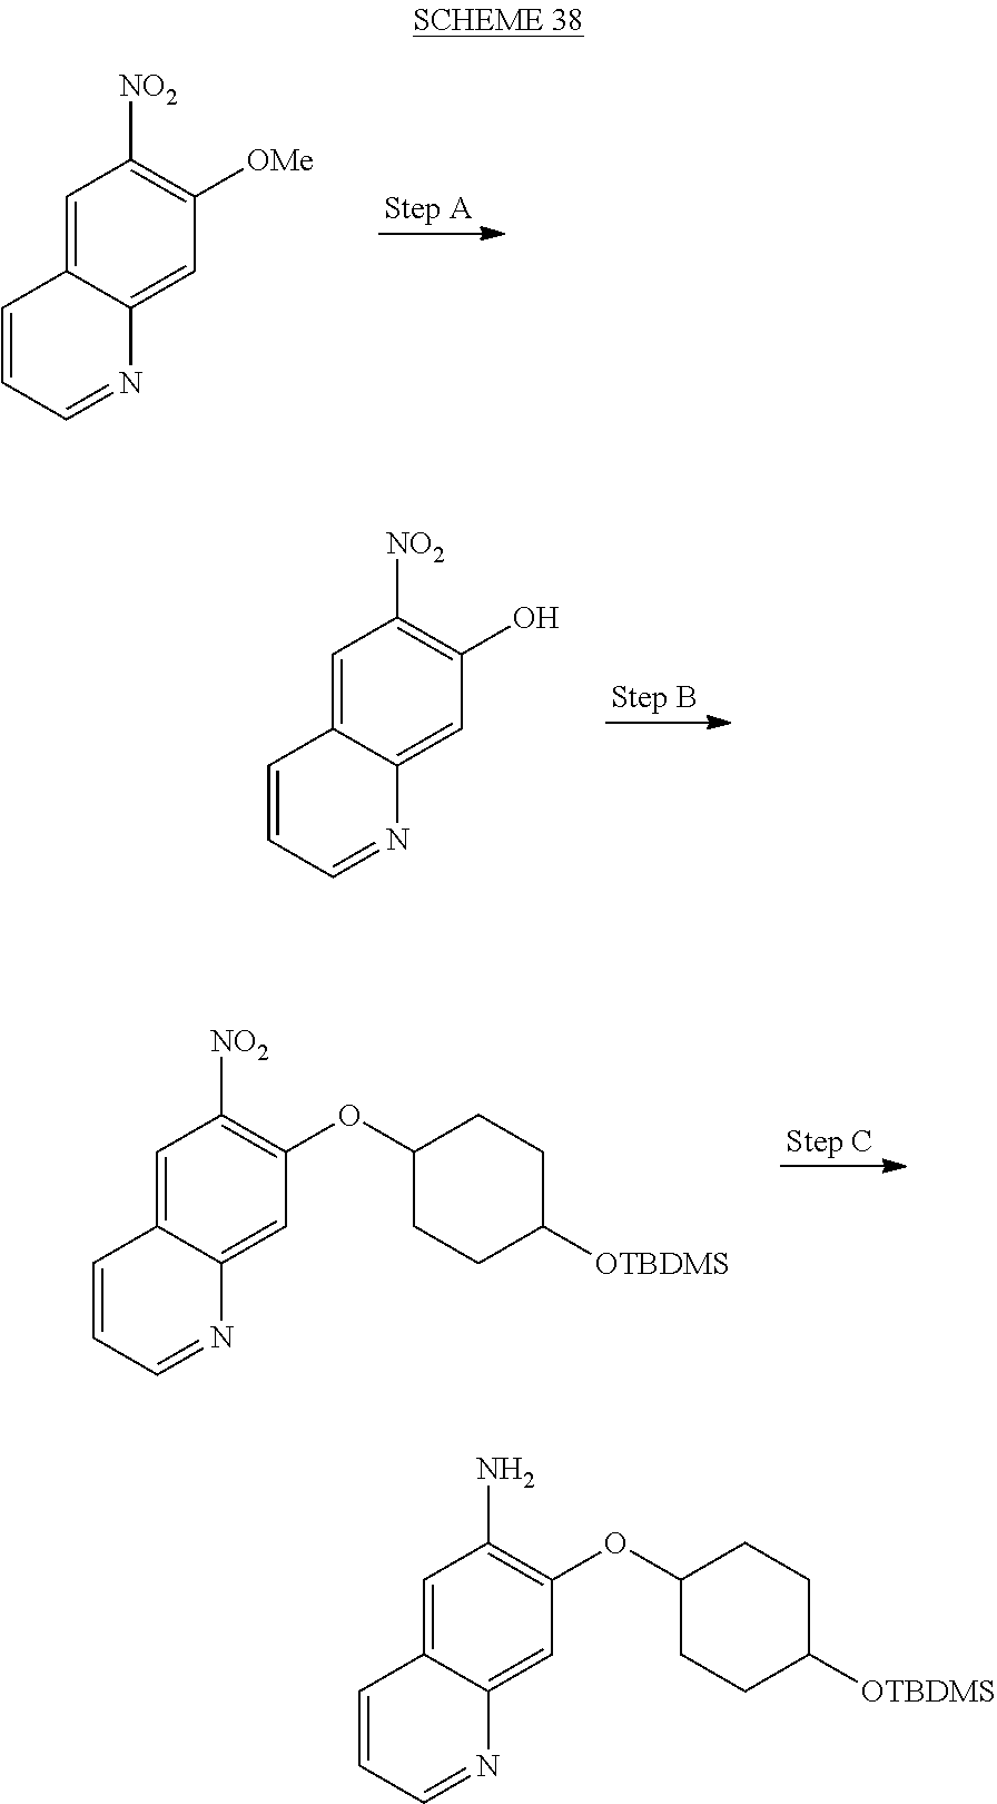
C1=C2C(=CC([OMe])=C1[NO2])N=CC=C2.C1=C2C(=CC(O)=C1[NO2])N=CC=C2.C1=C2C(=CC(OC3CCC([OTBDMS])CC3)=C1[NO2])N=CC=C2.C1=C2C(=CC(OC3CCC([OTBDMS])CC3)=C1N)N=CC=C2
